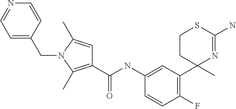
C1(C(NC2=CC(C3(C)N=C(N)SCC3)=C(F)C=C2)=O)=C(C)N(CC2=CC=NC=C2)C(C)=C1
